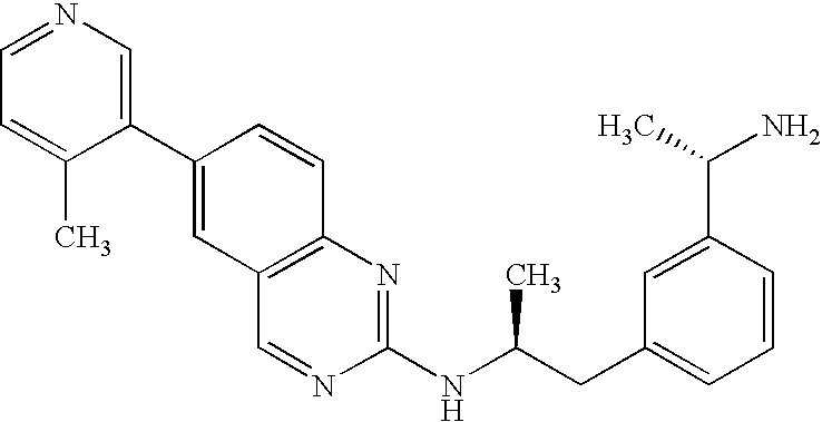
C1=NC=C(C2=CC3=C(C=C2)N=C(NC(CC2=CC=CC(C(C)N)=C2)C)N=C3)C(C)=C1
